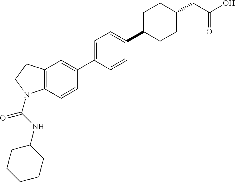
C1=CC(C2=CC=C(C3CCC(CC(O)=O)CC3)C=C2)=CC2=C1N(C(NC1CCCCC1)=O)CC2
